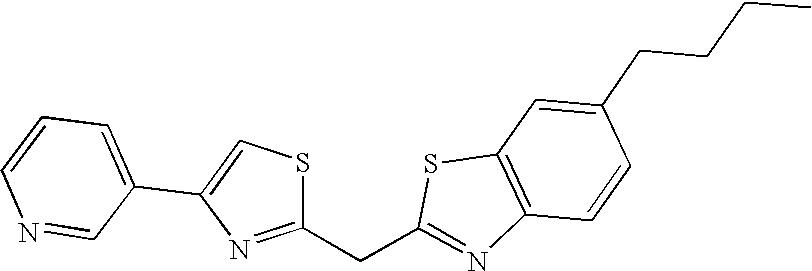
C1=CN=CC(C2=CSC(CC3=NC4=C(S3)C=C(CCCC)C=C4)=N2)=C1
